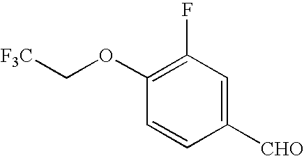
C1(F)=C(OC[F3C])C=CC([CHO])=C1
